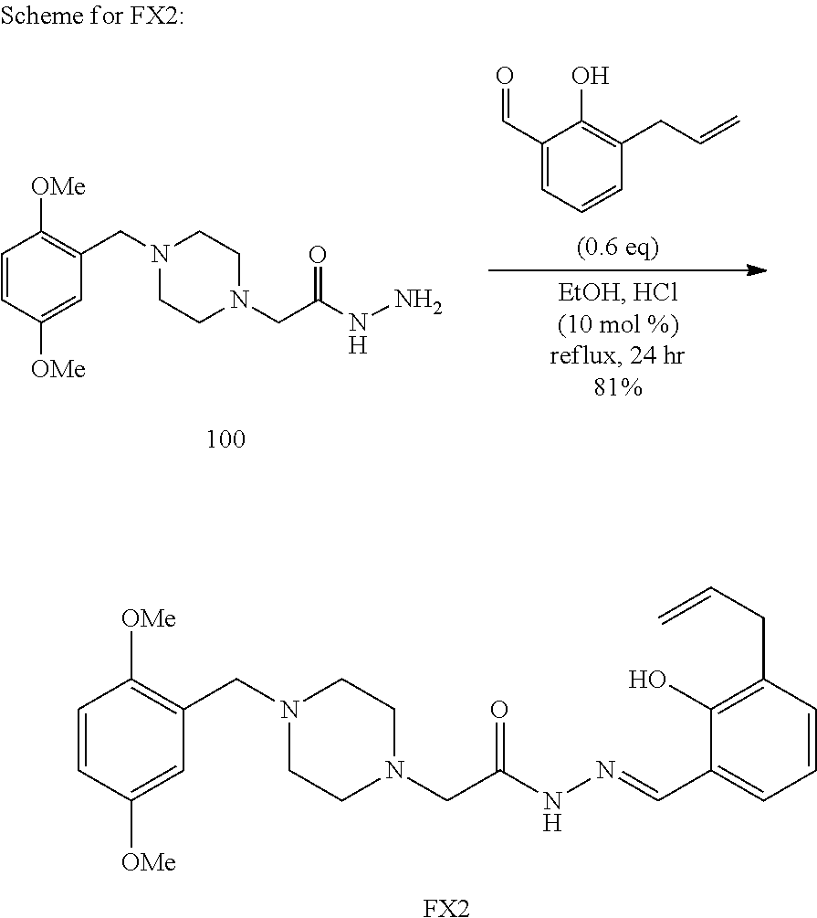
C1=CC([OMe])=CC(CN2CCN(CC(NN=CC3=CC=CC(CC=C)=C3O)=O)CC2)=C1[OMe].[FX2].C1=CC([OMe])=CC(CN2CCN(CC(NN)=O)CC2)=C1[OMe].C1(C=O)=CC=CC(CC=C)=C1O
